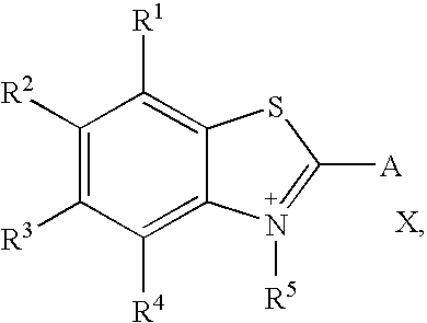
C12=C([R1])C([R2])=C([R3])C([R4])=C1N([R5])=C([A])S2
